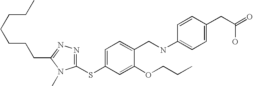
C1=C(SC2=NN=C(CCCCCCC)N2C)C=C(OCCC)C(CNC2=CC=C(CC(O)=O)C=C2)=C1
